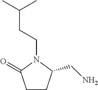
C1CC(CN)N(CCC(C)C)C1=O
